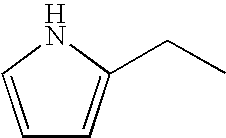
C1=CNC(CC)=C1
